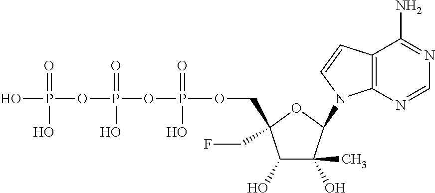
C1(O)C(O)(C)C(N2C3=C(C=C2)C(N)=NC=N3)OC1(COP(OP(OP(O)(=O)O)(=O)O)(=O)O)CF
